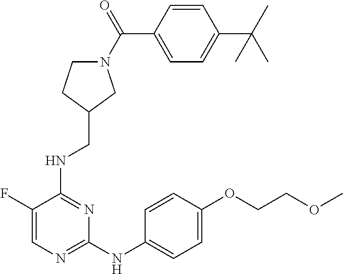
C1(F)=CN=C(NC2=CC=C(OCCOC)C=C2)N=C1NCC1CN(C(=O)C2=CC=C(C(C)(C)C)C=C2)CC1
